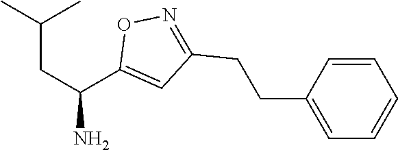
C(CC(N)C1=CC(CCC2=CC=CC=C2)=NO1)(C)C
